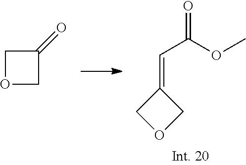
C1(=O)COC1.C1(=CC(=O)OC)COC1
